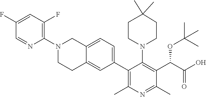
C1(C2=C(C)N=C(C)C(C(C(O)=O)OC(C)(C)C)=C2N2CCC(C)(C)CC2)=CC=C2C(=C1)CCN(C1=C(F)C=C(F)C=N1)C2
